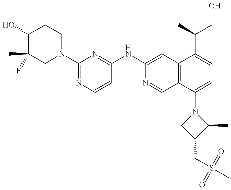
C1(O)C(C)(F)CN(C2=NC=CC(NC3=CC4=C(C=N3)C(N3CC(CS(C)(=O)=O)C3C)=CC=C4C(CO)C)=N2)CC1
